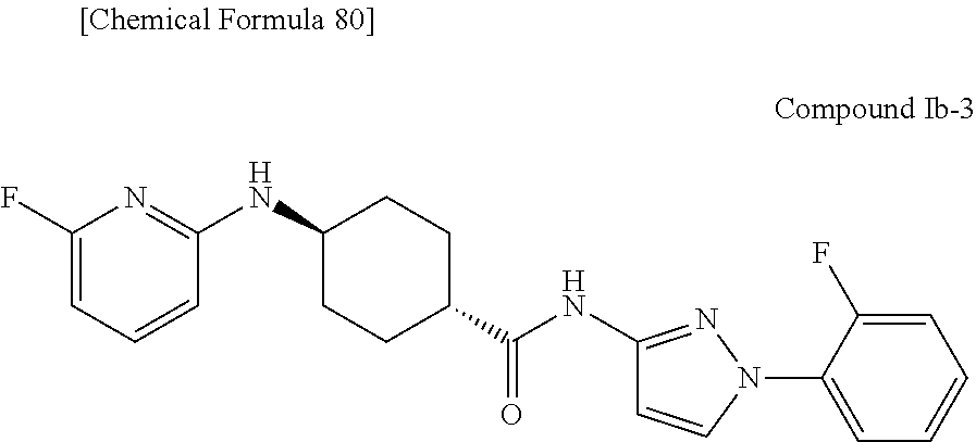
C1(NC2CCC(C(NC3=NN(C4=CC=CC=C4F)C=C3)=O)CC2)=NC(F)=CC=C1
